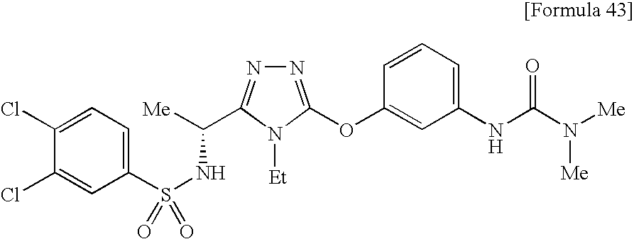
C1(S(NC([Me])C2=NN=C(OC3=CC(NC(N([Me])[Me])=O)=CC=C3)N2[Et])(=O)=O)=CC=C(Cl)C(Cl)=C1
